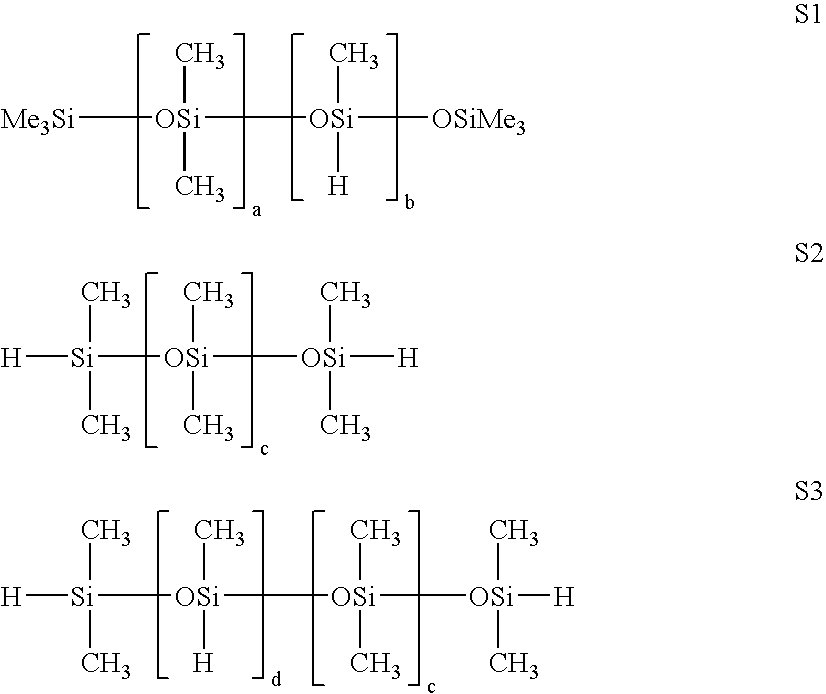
[Me3Si][OSi](C)(C)[OSi](C)([H])[OSiMe3].[H][Si](C)(C)[OSi](C)(C)[OSi](C)(C)[H].[Si]([OSi](C)([H])[OSi](C)(C)[OSi](C)(C)[H])(C)(C)[H]
